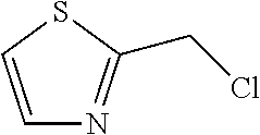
C1=CSC(CCl)=N1
